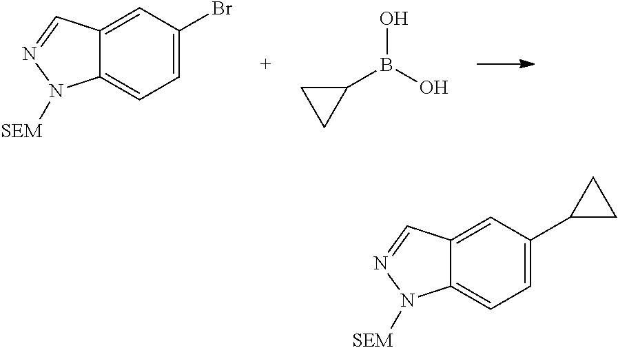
C1=C(Br)C=C2C(=C1)N([SEM])N=C2.C1CC1B(O)O.C1=C(C2CC2)C=C2C(=C1)N([SEM])N=C2
